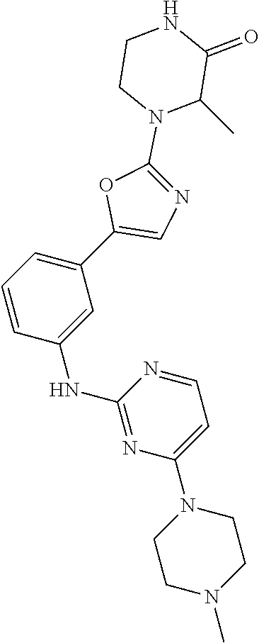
C1=CC(NC2=NC(N3CCN(C)CC3)=CC=N2)=CC(C2=CN=C(N3C(C)C(=O)NCC3)O2)=C1
